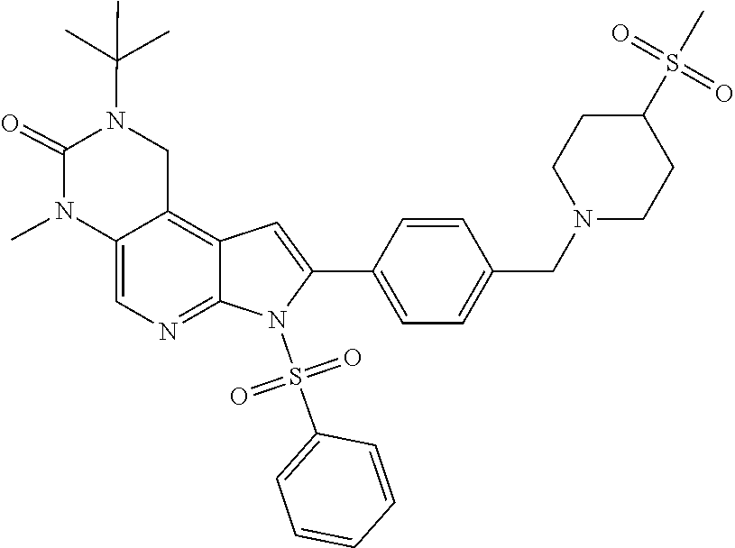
CC(C)(C)N1C(=O)N(C)C2=CN=C3C(=C2C1)C=C(C1=CC=C(CN2CCC(S(C)(=O)=O)CC2)C=C1)N3S(=O)(C1=CC=CC=C1)=O
